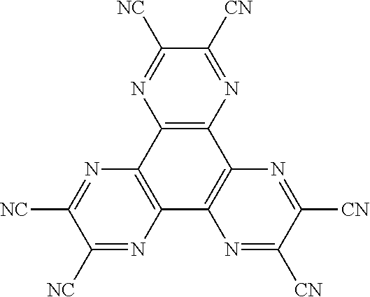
C1([NC])=NC2=C(N=C1[CN])C1=C(C3=C2N=C([NC])C([NC])=N3)N=C([CN])C([CN])=N1
